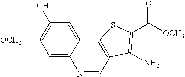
C1=C2C(=CC(O)=C1[OCH3])C1=C(C=N2)C(N)=C(C(=O)[OCH3])S1
